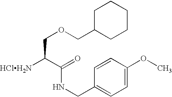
[HClH2N]C(C(NCC1=CC=C(OC)C=C1)=O)COCC1CCCCC1
